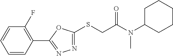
C1(C2=NN=C(SCC(N(C3CCCCC3)C)=O)O2)=C(F)C=CC=C1
